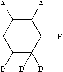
C1(B)C([A])=C([A])CC(B)C1(B)B
